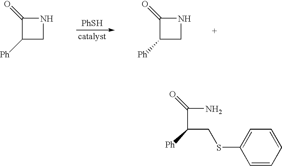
[PhSH].C1([Ph])CNC1=O.C1([Ph])CNC1=O.C(C(N)=O)([Ph])CSC1=CC=CC=C1
